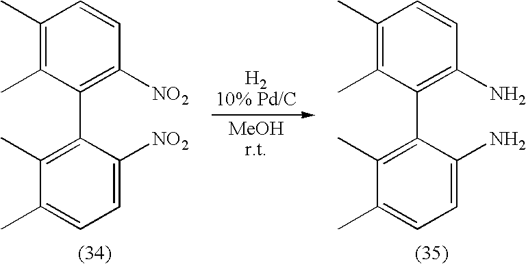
C1(C)=C(C)C(C2=C(C)C(C)=CC=C2[NO2])=C([NO2])C=C1.C1(C)=C(C)C(C2=C(C)C(C)=CC=C2N)=C(N)C=C1
